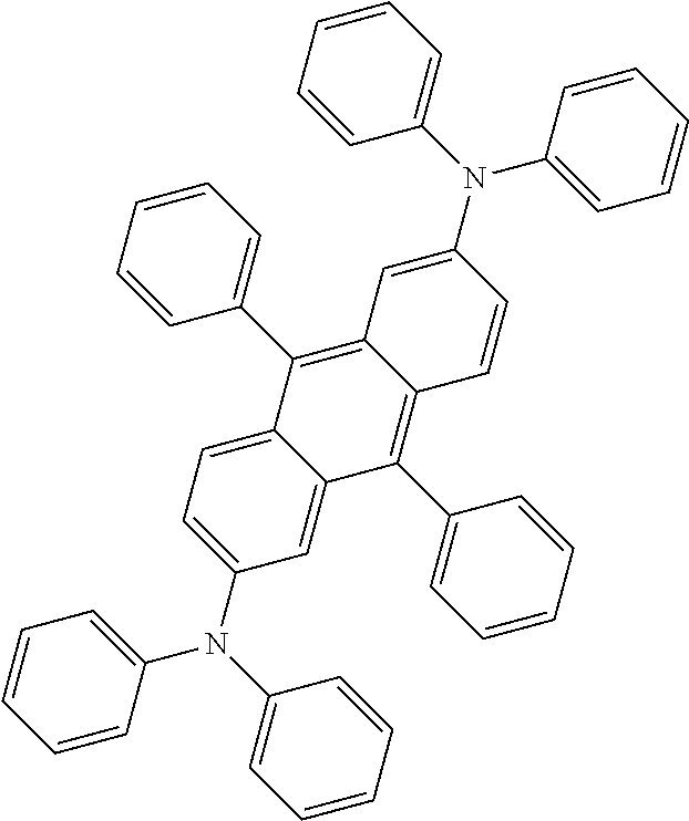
C12=CC=C(N(C3=CC=CC=C3)C3=CC=CC=C3)C=C1C(C1=CC=CC=C1)=C1C(=C2C2=CC=CC=C2)C=C(N(C2=CC=CC=C2)C2=CC=CC=C2)C=C1
